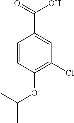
C1=CC(OC(C)C)=C(Cl)C=C1C(=O)O
